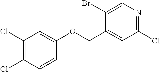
C1(COC2=CC(Cl)=C(Cl)C=C2)=CC(Cl)=NC=C1Br
